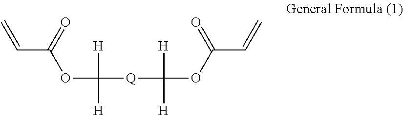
C(C(=O)OC([H])([H])[Q]C([H])([H])OC(C=C)=O)=C
